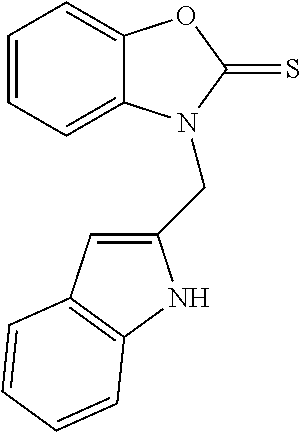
C1=CC=C2C(=C1)OC(=S)N2CC1=CC2=C(N1)C=CC=C2
